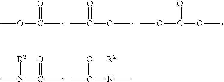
COC(=O)C.CC(=O)OC.COC(=O)OC.CN([R2])C(=O)C.CC(=O)N([R2])C
